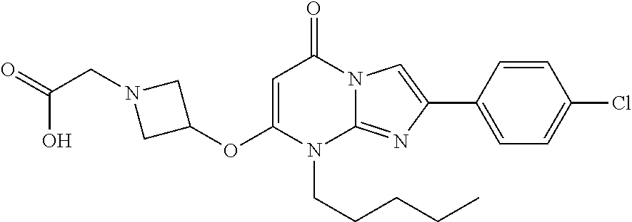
O(C1=CC(=O)N2C(=NC(C3=CC=C(Cl)C=C3)=C2)N1CCCCC)C1CN(CC(=O)O)C1
